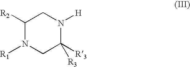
C1([R2])N([R1])CC([R3])([R3])N([H])C1
